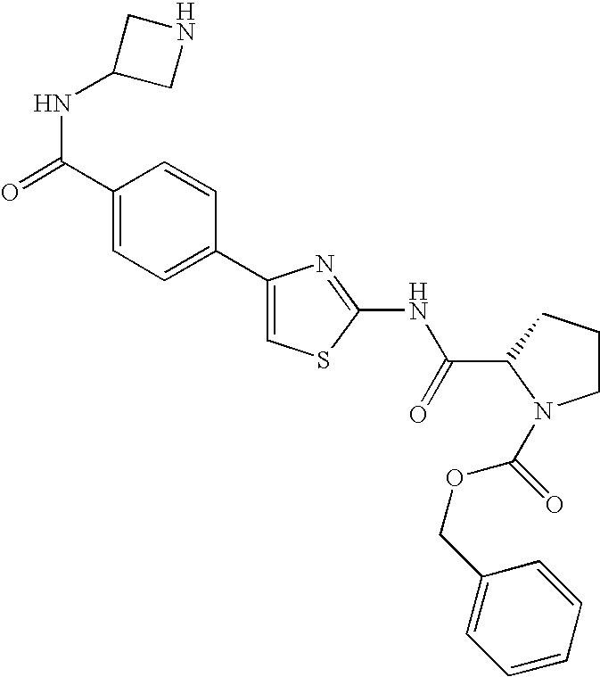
C1(C2=CC=C(C(=O)NC3CNC3)C=C2)=CSC(NC(C2N(C(OCC3=CC=CC=C3)=O)CCC2)=O)=N1
